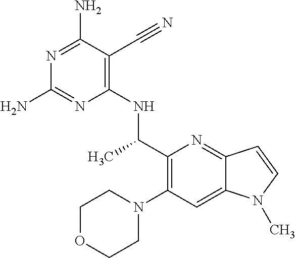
N1=C(N)C(C#N)=C(NC(C2=C(N3CCOCC3)C=C3C(=N2)C=CN3C)C)N=C1N
